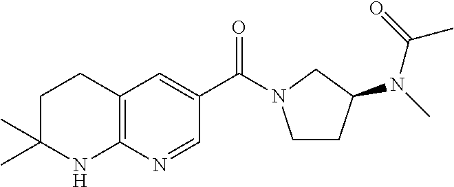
C12=C(C=C(C(=O)N3CCC(N(C(C)=O)C)C3)C=N1)CCC(C)(C)N2
